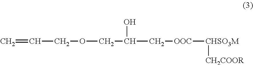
C=CCOCC(C[OOC][CHSO3M][CH2COOR])O
